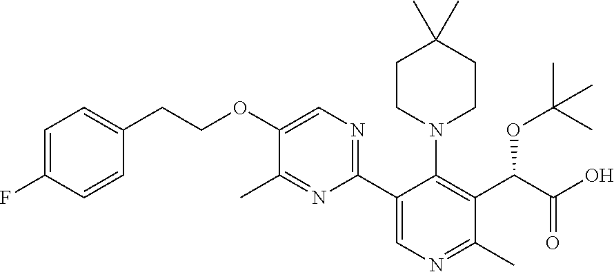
C1=C(F)C=CC(CCOC2=CN=C(C3=CN=C(C)C(C(C(O)=O)OC(C)(C)C)=C3N3CCC(C)(C)CC3)N=C2C)=C1
